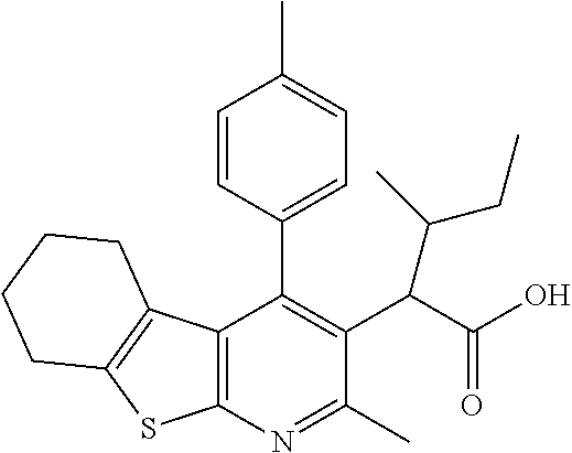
C12=C(N=C(C)C(C(C(O)=O)C(C)CC)=C1C1=CC=C(C)C=C1)SC1=C2CCCC1
